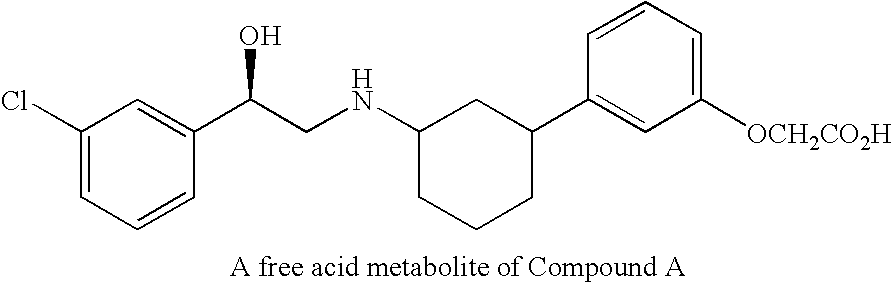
C1(Cl)=CC=CC(C(CNC2CCCC(C3=CC([OCH2CO2H])=CC=C3)C2)O)=C1
